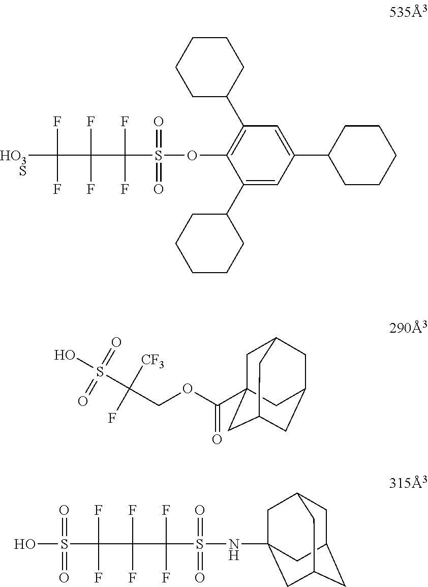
C1C2CC3CC(CC1(C(OCC(S(O)(=O)=O)([CF3])F)=O)C3)C2.C1(C2CCCCC2)=CC(C2CCCCC2)=CC(C2CCCCC2)=C1OS(C(C(C(F)(F)[HO3S])(F)F)(F)F)(=O)=O.N(S(C(C(C(F)(F)S(O)(=O)=O)(F)F)(F)F)(=O)=O)C12CC3CC(CC(C1)C3)C2
